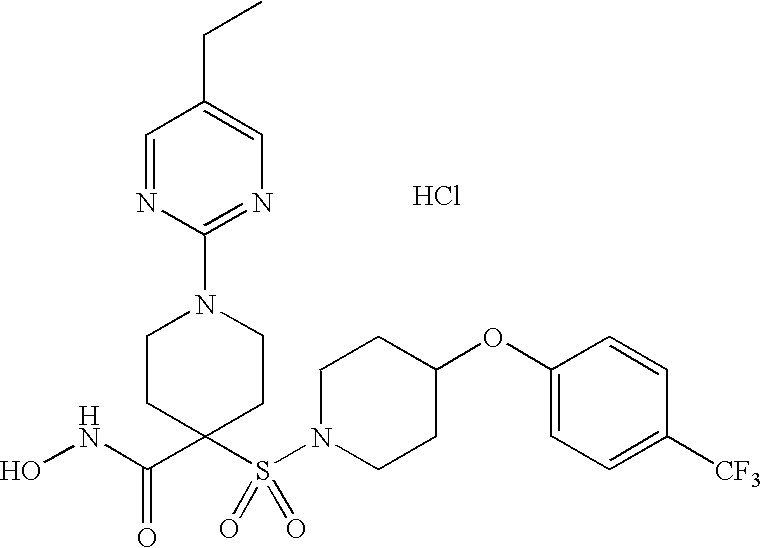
C(=O)(C1(S(N2CCC(OC3=CC=C([CF3])C=C3)CC2)(=O)=O)CCN(C2=NC=C(CC)C=N2)CC1)NO.Cl
